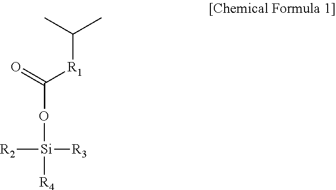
C([R1]C(=O)O[Si]([R4])([R3])[R2])(C)C
